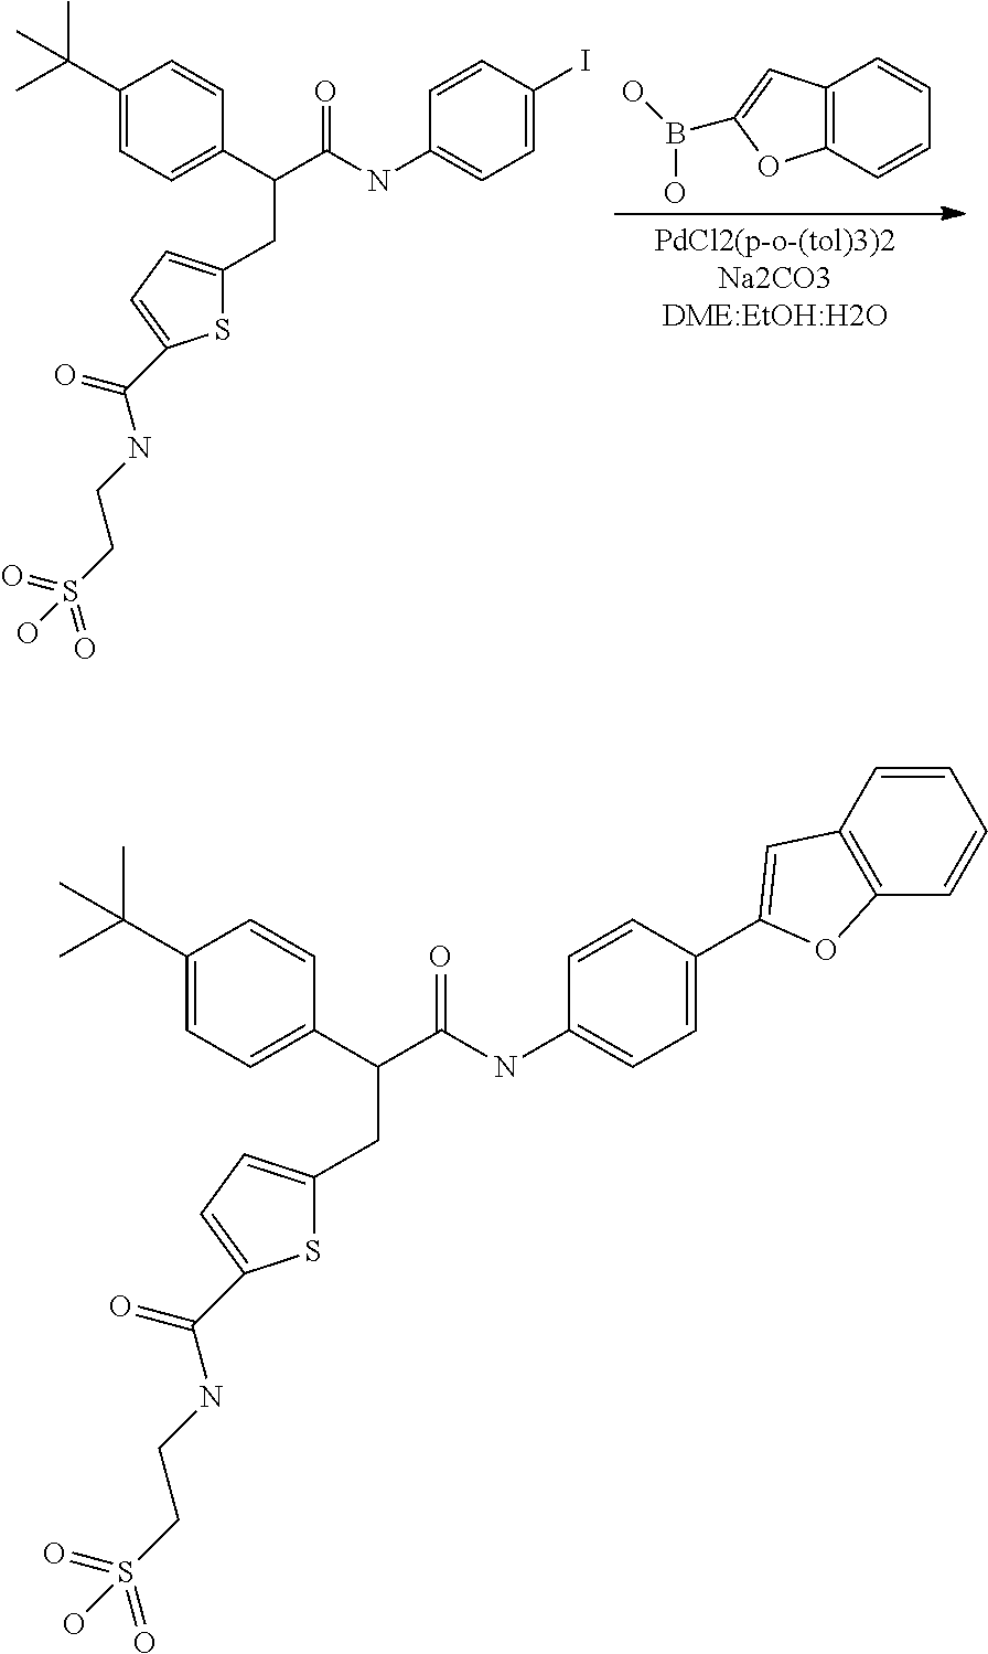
C12=C(C=CC=C1)OC(B(O)O)=C2.C1(C(C)(C)C)=CC=C(C(C(NC2=CC=C(I)C=C2)=O)CC2=CC=C(C(NCCS(=O)(=O)O)=O)S2)C=C1.C1(C(C)(C)C)=CC=C(C(C(NC2=CC=C(C3=CC4=C(C=CC=C4)O3)C=C2)=O)CC2=CC=C(C(NCCS(=O)(=O)O)=O)S2)C=C1
